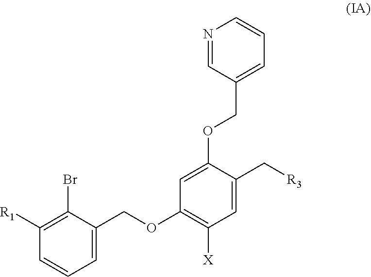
C1([R1])=C(Br)C(COC2=C([X])C=C(C[R3])C(OCC3=CC=CN=C3)=C2)=CC=C1
